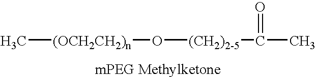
C[(OCH2CH2)n]O[(CH2)2-5]C(C)=O
